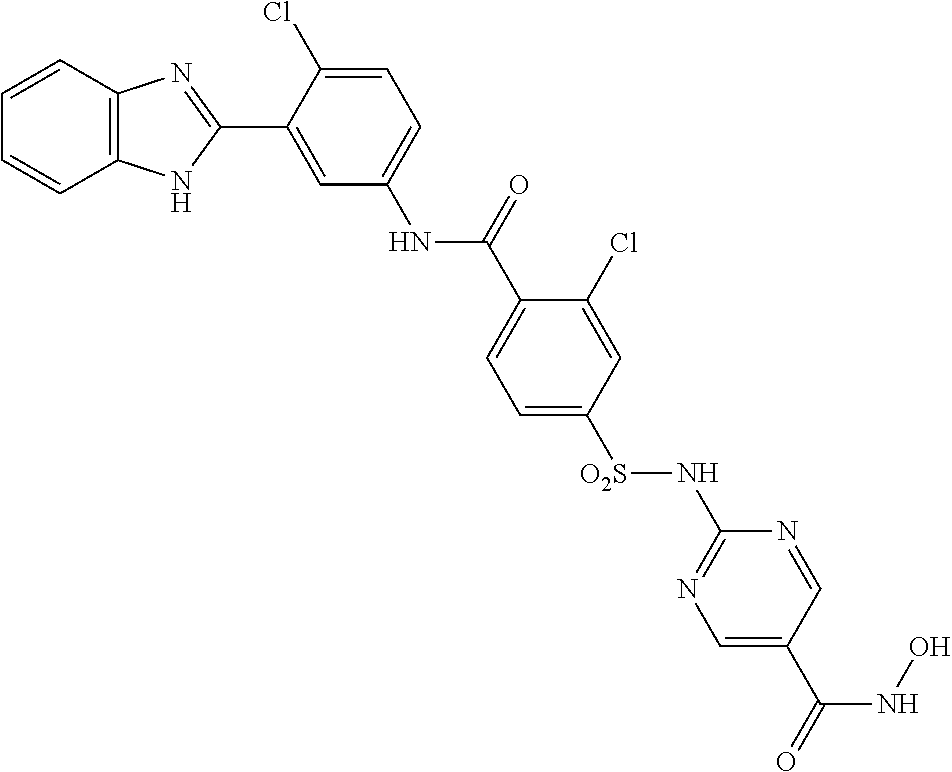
N(C1=CC=C(Cl)C(C2=NC3=C(N2)C=CC=C3)=C1)C(=O)C1=CC=C([SO2]NC2=NC=C(C(NO)=O)C=N2)C=C1Cl
